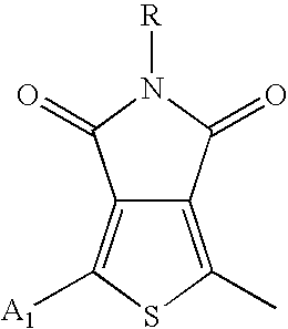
C12=C([A1])SC(C)=C1C(=O)N([R])C2=O
